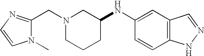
C12=C(C=CC(NC3CCCN(CC4=NC=CN4C)C3)=C1)NN=C2
